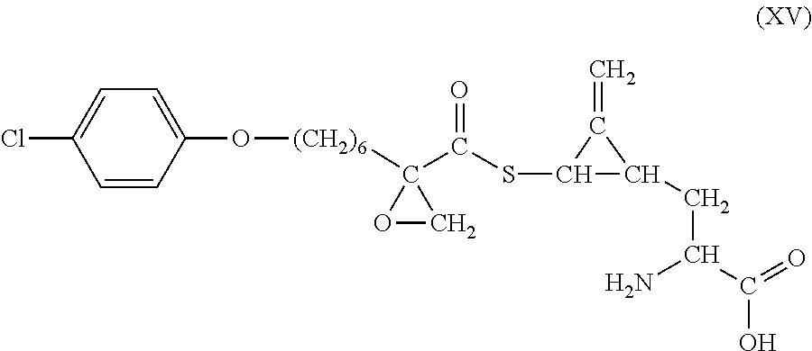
C1=CC(Cl)=CC=C1O[(CH2)6]C1(C(SC2C(CC(C(O)=O)N)C2=C)=O)OC1
